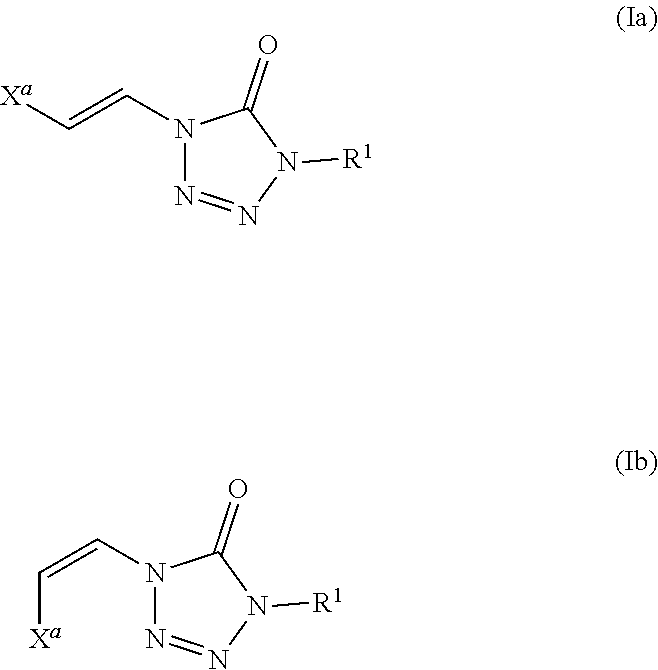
C(=CN1N=NN([R1])C1=O)[Xa].C([Xa])=CN1N=NN([R1])C1=O
